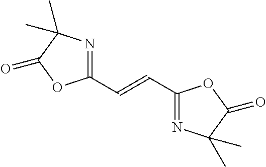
C1(C=CC2=NC(C)(C)C(=O)O2)=NC(C)(C)C(=O)O1
